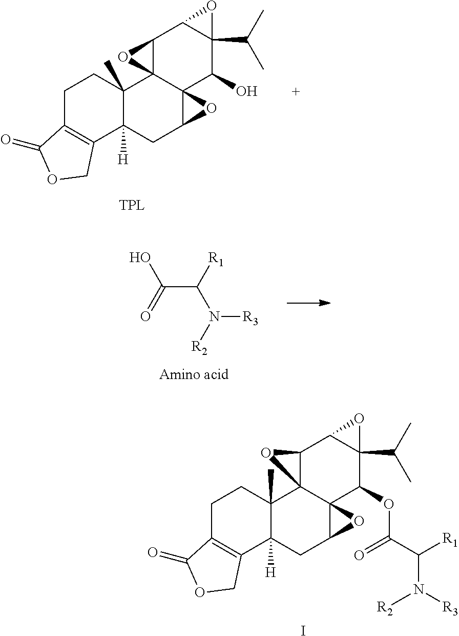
C12C3(C4(C(O)C5(C(C)C)C1O5)C(CC1([H])C3(C)CCC3=C1COC3=O)O4)O2.C(C([R1])N([R2])[R3])(=O)O.C12C3(C4(C(OC(C([R1])N([R3])[R2])=O)C5(C(C)C)C1O5)C(CC1([H])C3(C)CCC3=C1COC3=O)O4)O2.I
